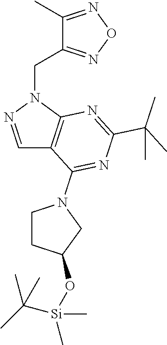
N1(CC2=NON=C2C)N=CC2=C1N=C(C(C)(C)C)N=C2N1CCC(O[Si](C)(C(C)(C)C)C)C1
